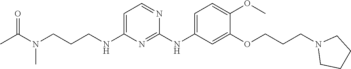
C1(NCCCN(C(C)=O)C)=CC=NC(NC2=CC=C(OC)C(OCCCN3CCCC3)=C2)=N1
